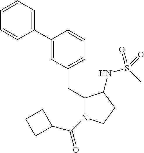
C1=CC=C(C2=CC(CC3N(C(=O)C4CCC4)CCC3NS(C)(=O)=O)=CC=C2)C=C1
